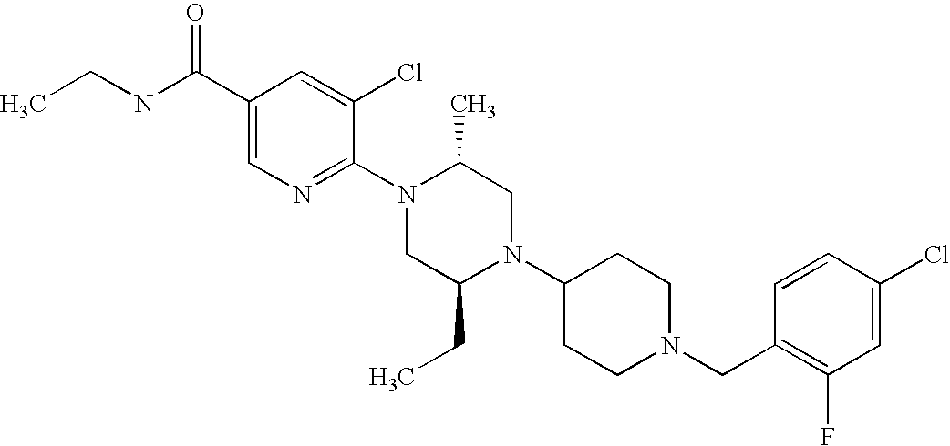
C1(Cl)=CC(F)=C(CN2CCC(N3C(CC)CN(C4=NC=C(C(NCC)=O)C=C4Cl)C(C)C3)CC2)C=C1
